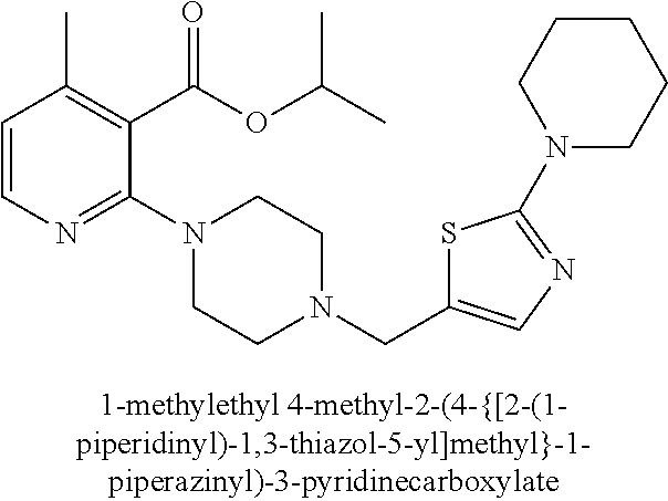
C1=CN=C(N2CCN(CC3=CN=C(N4CCCCC4)S3)CC2)C(C(OC(C)C)=O)=C1C
